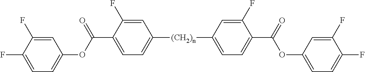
C1=C(F)C(C(=O)OC2=CC=C(F)C(F)=C2)=CC=C1[(CH2)n]C1=CC=C(C(OC2=CC=C(F)C(F)=C2)=O)C(F)=C1
